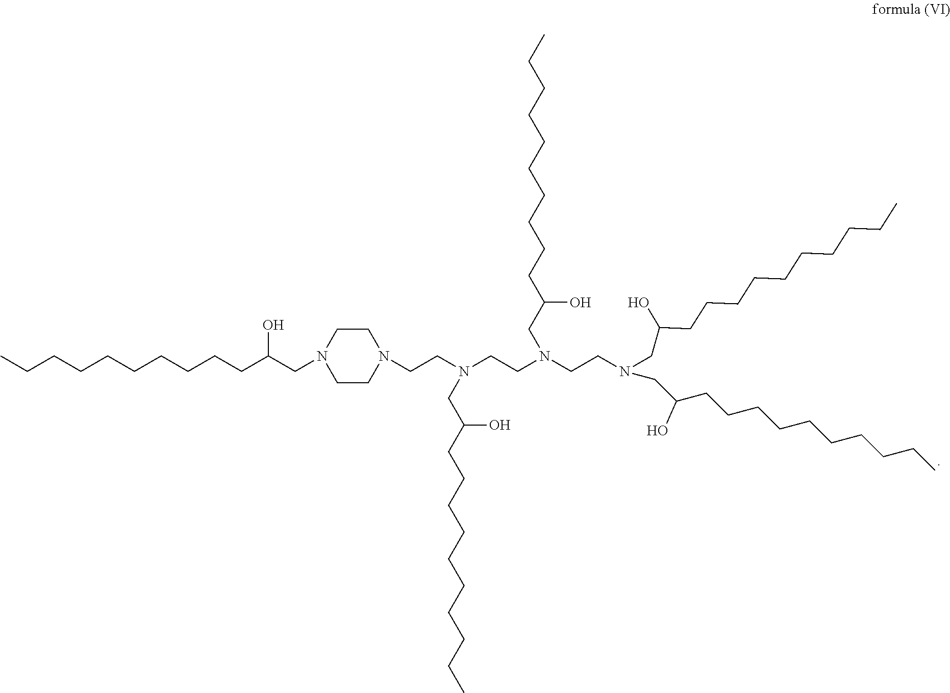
CCCCCCCCCCC(CN1CCN(CCN(CCN(CCN(CC(CCCCCCCCCC)O)CC(CCCCCCCCCC)O)CC(CCCCCCCCCC)O)CC(CCCCCCCCCC)O)CC1)O
